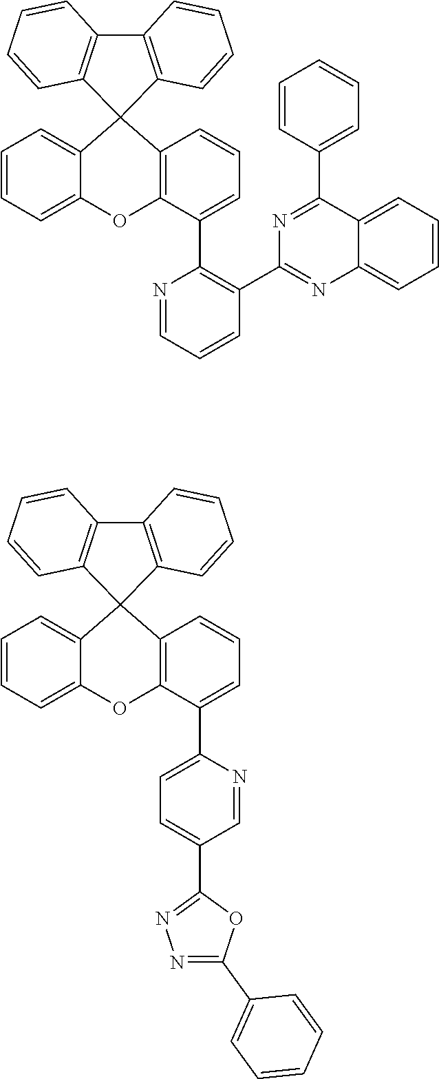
C1=CC(C2=NC3=CC=CC=C3C(C3=CC=CC=C3)=N2)=C(C2=CC=CC3=C2OC2=CC=CC=C2C32C3=C(C=CC=C3)C3=C2C=CC=C3)N=C1.C1(C2=NN=C(C3=CC=CC=C3)O2)=CC=C(C2=CC=CC3=C2OC2=CC=CC=C2C32C3=C(C=CC=C3)C3=C2C=CC=C3)N=C1
